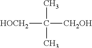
[HOCH2]C(C)([CH2OH])C
